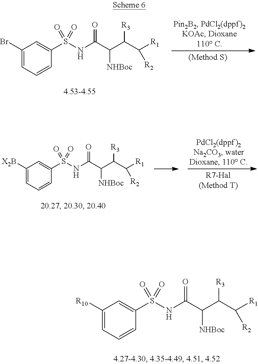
C1(Br)=CC=CC(S(NC(C(C(C([R1])[R2])[R3])[NHBoc])=O)(=O)=O)=C1.C1([X2B])=CC=CC(S(NC(C(C(C([R1])[R2])[R3])[NHBoc])=O)(=O)=O)=C1.C1([R10])=CC=CC(S(NC(C(C(C([R1])[R2])[R3])[NHBoc])=O)(=O)=O)=C1
